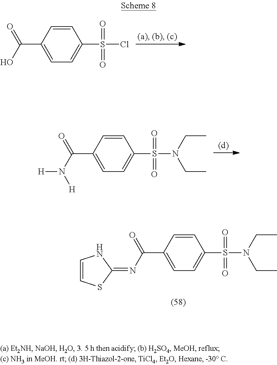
C1=CC(C(=O)N=C2NC=CS2)=CC=C1S(N(CC)CC)(=O)=O.C1=CC(C(=O)O)=CC=C1S(Cl)(=O)=O.C1=CC(C(=O)N([H])[H])=CC=C1S(N(CC)CC)(=O)=O
